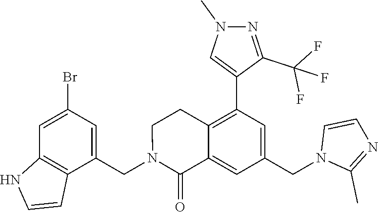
C1(CN2C(=O)C3=CC(CN4C(C)=NC=C4)=CC(C4=CN(C)N=C4C(F)(F)F)=C3CC2)=CC(Br)=CC2=C1C=CN2
